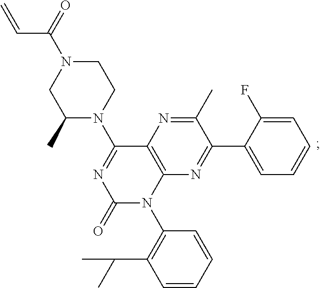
C1(C)=NC2=C(N=C1C1=CC=CC=C1F)N(C1=C(C(C)C)C=CC=C1)C(=O)N=C2N1CCN(C(=O)C=C)CC1C
